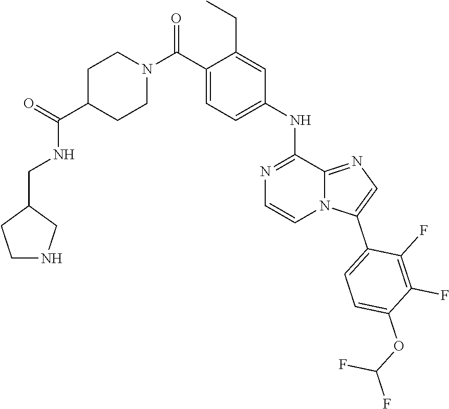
O(C1=CC=C(C2=CN=C3N2C=CN=C3NC2=CC=C(C(N3CCC(C(NCC4CCNC4)=O)CC3)=O)C(CC)=C2)C(F)=C1F)C(F)F
